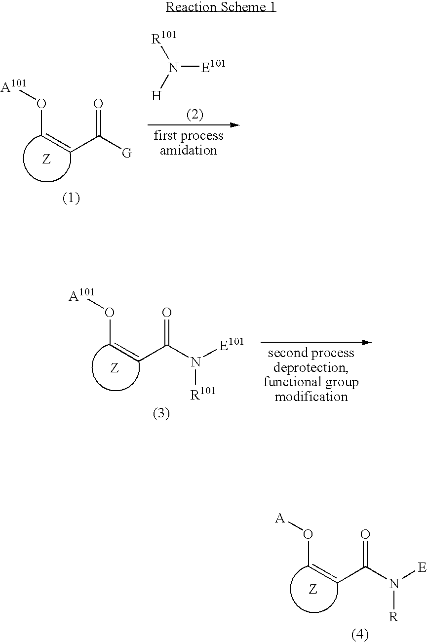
O(C=CC([G])=O)[A101].N([E101])([R101])[H].O(C=CC(N([E101])[R101])=O)[A101].O(C=CC(N([E])[R])=O)[A]
